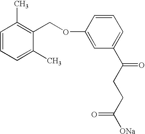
C1(COC2=CC(C(CCC([ONa])=O)=O)=CC=C2)=C(C)C=CC=C1C
